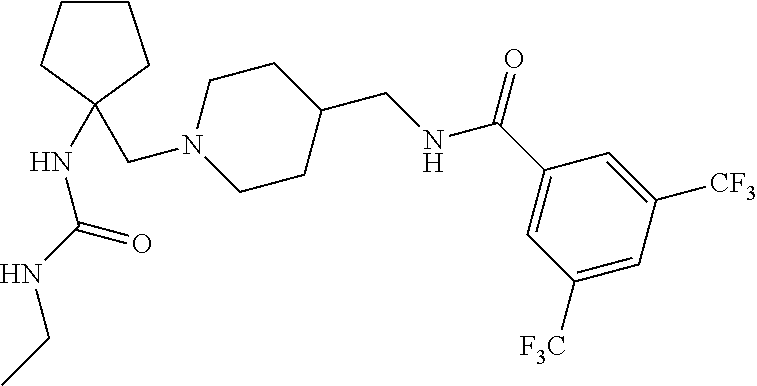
C1(C(=O)NCC2CCN(CC3(NC(NCC)=O)CCCC3)CC2)=CC([F3C])=CC([CF3])=C1
